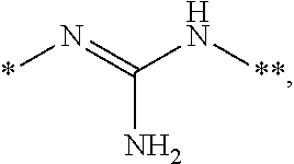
*N=C(N)N[**]
